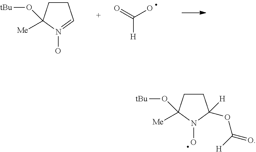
C1CC([Me])(O[tBu])N(O)=C1.O=C(O)[H].C1CC([Me])(O[tBu])N(O)C1(OC([H])=O)[H]
